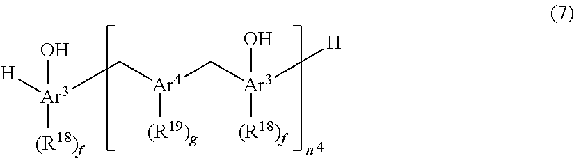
[H][Ar3](O)([(R18)f])C[Ar4]([(R19)g])C[Ar3](O)([(R18)f])[H]
